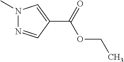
N1(C)N=CC(C(=O)OCC)=C1
